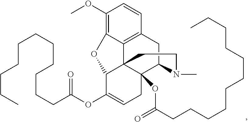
C1(OC)=C2C3=C(C=C1)CC1C4(OC(CCCCCCCCCCC)=O)C3(C(C(OC(CCCCCCCCCCC)=O)=CC4)O2)CCN1C
